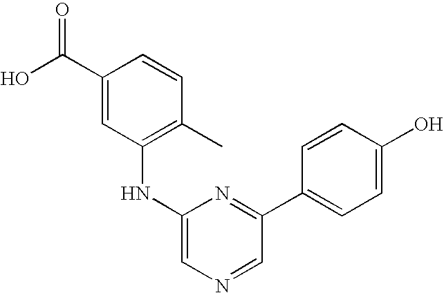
C1=CC(C)=C(NC2=CN=CC(C3=CC=C(O)C=C3)=N2)C=C1C(O)=O
